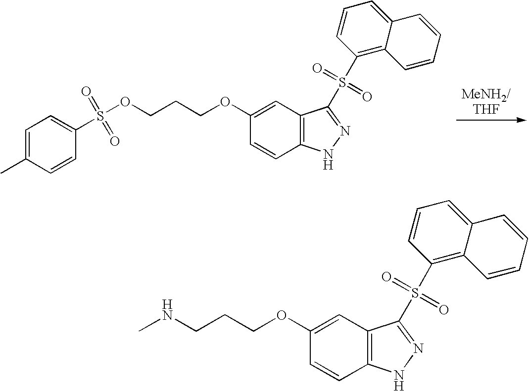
C1=C(C)C=CC(S(OCCCOC2=CC3=C(C=C2)NN=C3S(C2=C3C(=CC=C2)C=CC=C3)(=O)=O)(=O)=O)=C1.CNCCCOC1=CC2=C(C=C1)NN=C2S(C1=C2C(=CC=C1)C=CC=C2)(=O)=O
